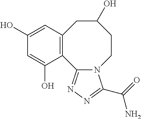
C12=C(C=C(O)C=C1O)CC(O)CCN1C2=NN=C1C(N)=O
